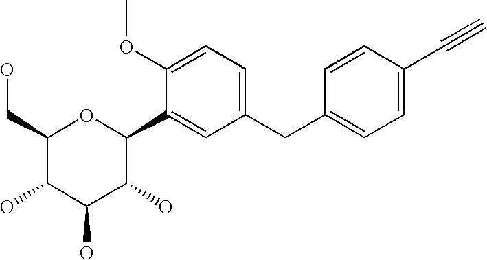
C1(CC2=CC=C(C#C)C=C2)=CC=C(OC)C(C2OC(CO)C(O)C(O)C2O)=C1
